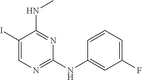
C1(I)=CN=C(NC2=CC(F)=CC=C2)N=C1NC
